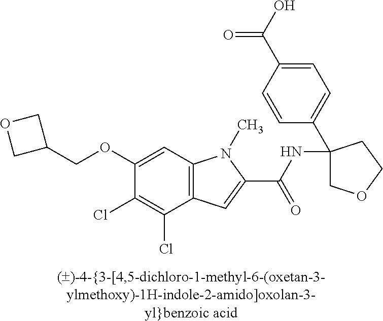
C1(COC2=CC3=C(C(Cl)=C2Cl)C=C(C(NC2(C4=CC=C(C(O)=O)C=C4)COCC2)=O)N3C)COC1
